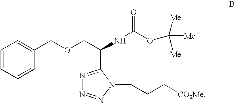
C1=CC=CC(COCC(NC(=O)OC([Me])([Me])[Me])C2=NN=NN2CCC[CO2Me])=C1
